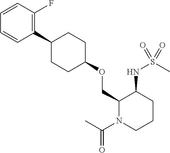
C1=CC(F)=C(C2CCC(OCC3N(C(C)=O)CCCC3NS(=O)(C)=O)CC2)C=C1
